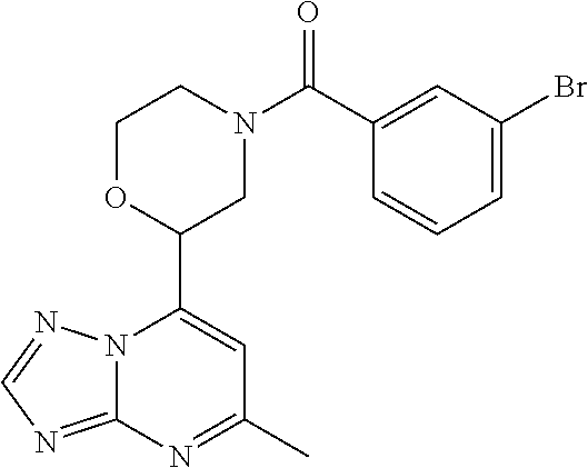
N12C(=NC=N1)N=C(C)C=C2C1CN(C(=O)C2=CC(Br)=CC=C2)CCO1
